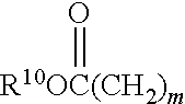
[R10OC(CH2)m]=O
